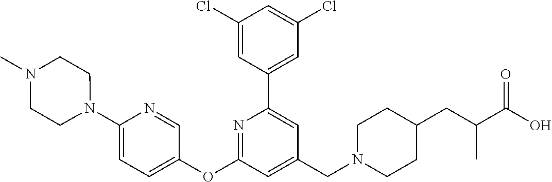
C1(Cl)=CC(C2=CC(CN3CCC(CC(C(O)=O)C)CC3)=CC(OC3=CC=C(N4CCN(C)CC4)N=C3)=N2)=CC(Cl)=C1
